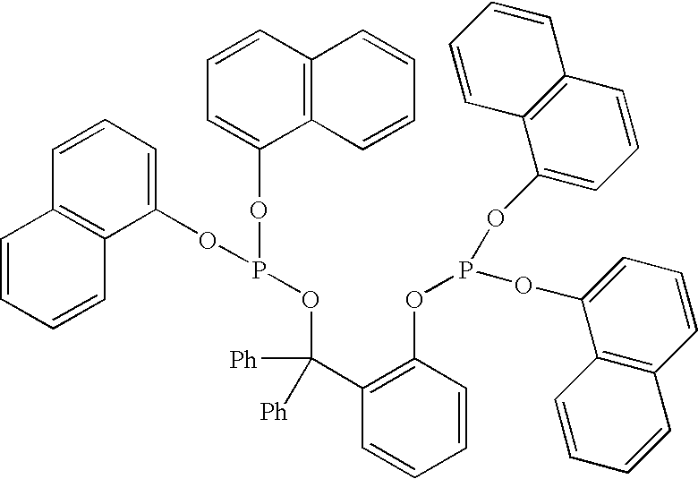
C1=CC=C(OP(OC2=CC=CC3=C2C=CC=C3)OC(C2=C(OP(OC3=CC=CC4=C3C=CC=C4)OC3=CC=CC4=C3C=CC=C4)C=CC=C2)([Ph])[Ph])C2=C1C=CC=C2
